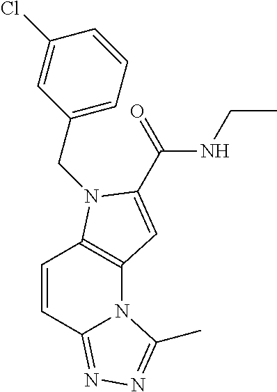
C1=CC2=NN=C(C)N2C2=C1N(CC1=CC=CC(Cl)=C1)C(C(=O)NCC)=C2
